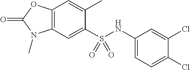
C1(C)=CC2=C(C=C1S(NC1=CC=C(Cl)C(Cl)=C1)(=O)=O)N(C)C(=O)O2
